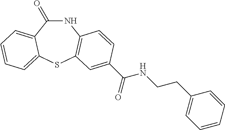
C1(=O)NC2=C(SC3=CC=CC=C13)C=C(C(=O)NCCC1=CC=CC=C1)C=C2
